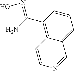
C(C1=C2C(=CC=C1)C=NC=C2)(N)=NO
